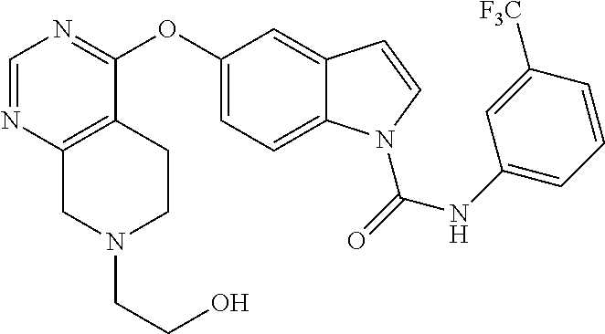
C1=NC2=C(C(OC3=CC=C4C(=C3)C=CN4C(NC3=CC=CC([F3C])=C3)=O)=N1)CCN(CCO)C2
